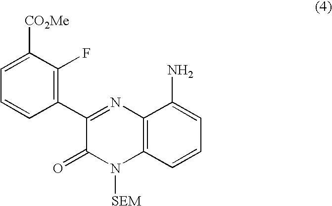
C1(C2=C(F)C([CO2Me])=CC=C2)=NC2=C(N([SEM])C1=O)C=CC=C2N
